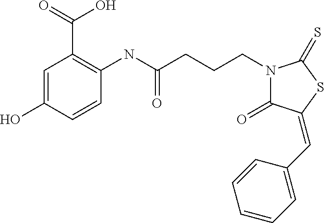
C1=C(O)C=CC(NC(CCCN2C(=O)C(=CC3=CC=CC=C3)SC2=S)=O)=C1C(O)=O
